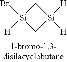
C1[Si]([H])(Br)C[Si]1([H])[H]
